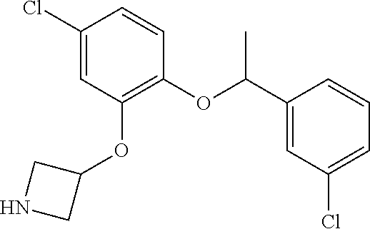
C(OC1=C(OC2CNC2)C=C(Cl)C=C1)(C1=CC(Cl)=CC=C1)C
